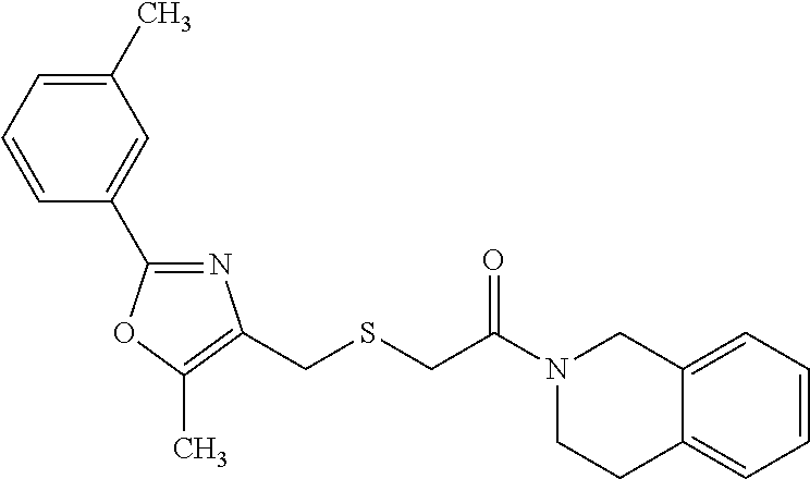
C1=C(C)C=C(C2=NC(CSCC(=O)N3CCC4=CC=CC=C4C3)=C(C)O2)C=C1
